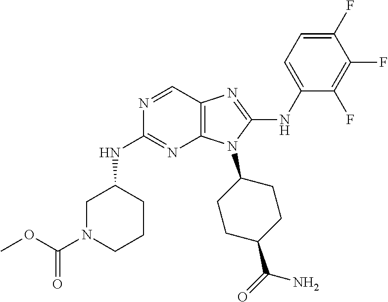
N1=CC2=C(N=C1NC1CN(C(OC)=O)CCC1)N(C1CCC(C(=O)N)CC1)C(NC1=CC=C(F)C(F)=C1F)=N2
